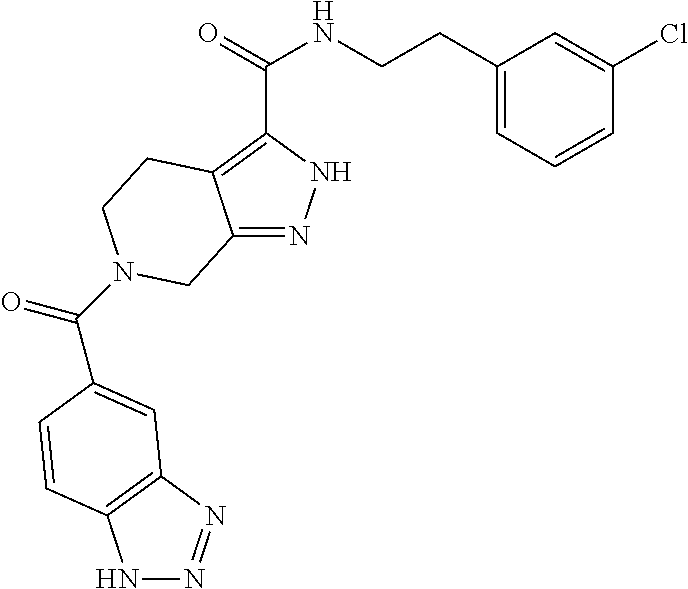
N1N=NC2=C1C=CC(C(=O)N1CCC3=C(C(=O)NCCC4=CC=CC(Cl)=C4)NN=C3C1)=C2
